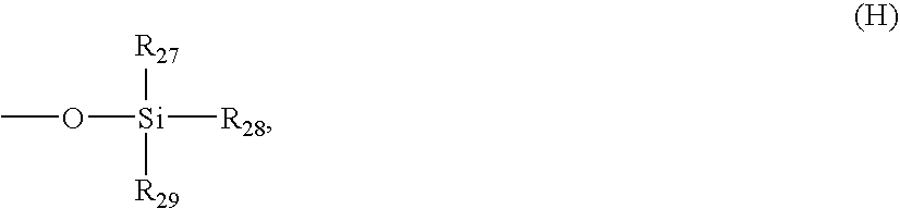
O([Si]([R28])([R27])[R29])C
